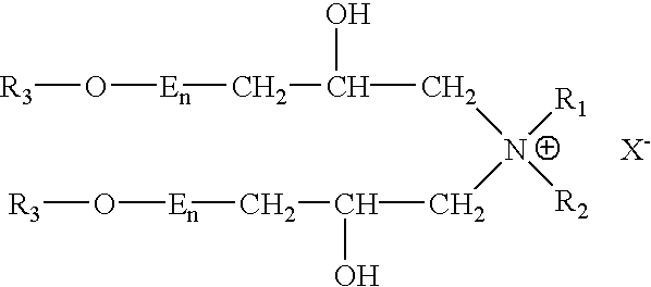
[R3]O[En]CC(C[N+](CC(C[En]O[R3])O)([R1])[R2])O.[X-]
